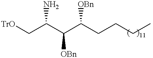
[TrO]CC(C(C(CCCC)[OBn])[OBn])N
